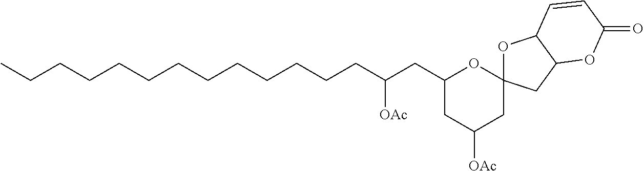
C(CCCCCCCCCCCC(CC1CC([OAc])CC2(O1)OC1C(C2)OC(=O)C=C1)[OAc])C
